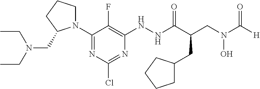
N1(C2=NC(Cl)=NC(NNC(=O)C(CN(O)C(=O)[H])CC3CCCC3)=C2F)CCCC1CN(CC)CC
